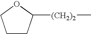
C1CC([(CH2)2]C)OC1
